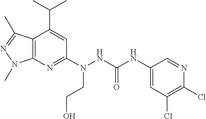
C12=C(N=C(N(NC(NC3=CC(Cl)=C(Cl)N=C3)=O)CCO)C=C1C(C)C)N(C)N=C2C
